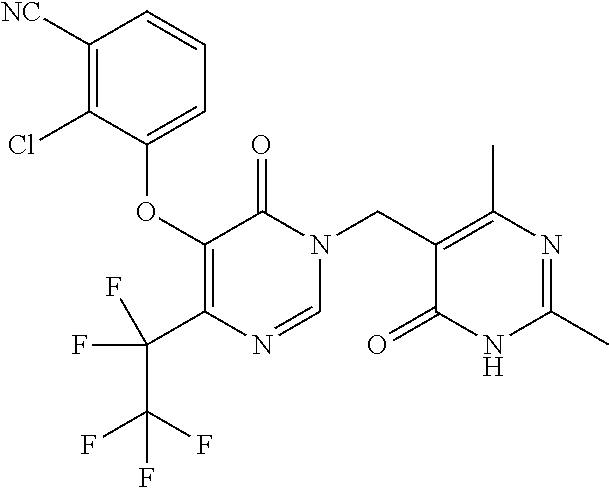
C1([NC])=C(Cl)C(OC2=C(C(F)(C(F)(F)F)F)N=CN(CC3=C(C)N=C(C)NC3=O)C2=O)=CC=C1
